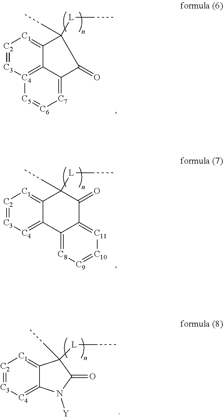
[C2]1=[C3][C4]2=C3C(=[C1]1)C([L]CC)(CC)C(=O)C3=[C7][C6]=[C5]2.[C2]1=[C3][C4]=C2C(=[C1]1)C([L]CC)(CC)C(=O)C1=[C11][C10]=[C9][C8]=C21.[C2]1=[C3][C4]=C2C(=[C1]1)C([L]CC)(CC)C(=O)N2[Y]
